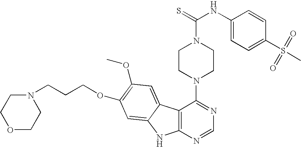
C12=C(N=CN=C1N1CCN(C(=S)NC3=CC=C(S(=O)(=O)C)C=C3)CC1)NC1=CC(OCCCN3CCOCC3)=C(OC)C=C21
